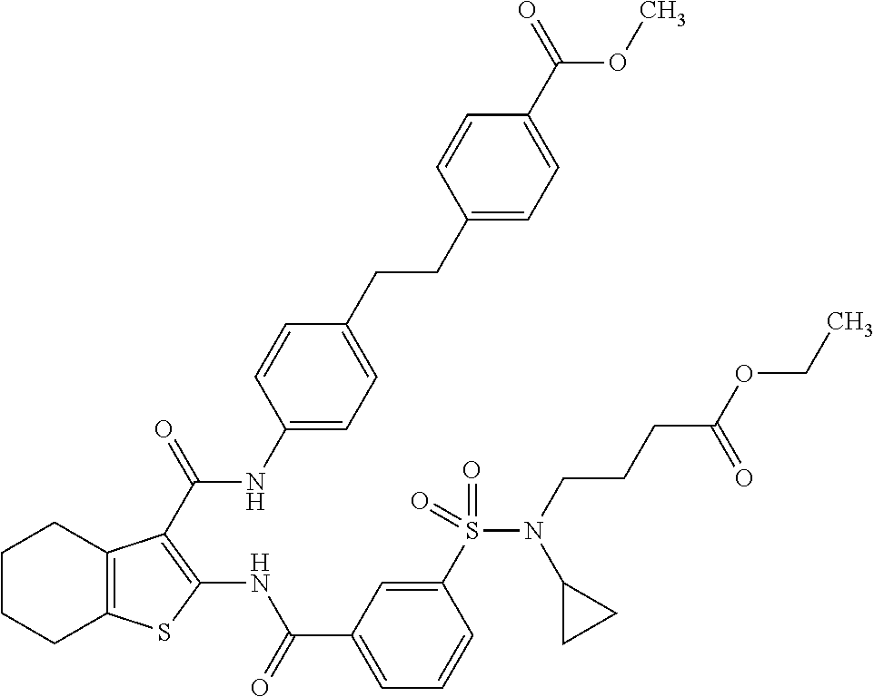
C1CCC2=C(C1)C(C(=O)NC1=CC=C(CCC3=CC=C(C(=O)OC)C=C3)C=C1)=C(NC(C1=CC=CC(S(N(C3CC3)CCCC(OCC)=O)(=O)=O)=C1)=O)S2
